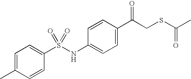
C1=C(C(CSC(C)=O)=O)C=CC(NS(C2=CC=C(C)C=C2)(=O)=O)=C1
